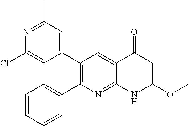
N1=C(C)C=C(C2=C(C3=CC=CC=C3)N=C3C(=C2)C(=O)C=C(OC)N3)C=C1Cl
